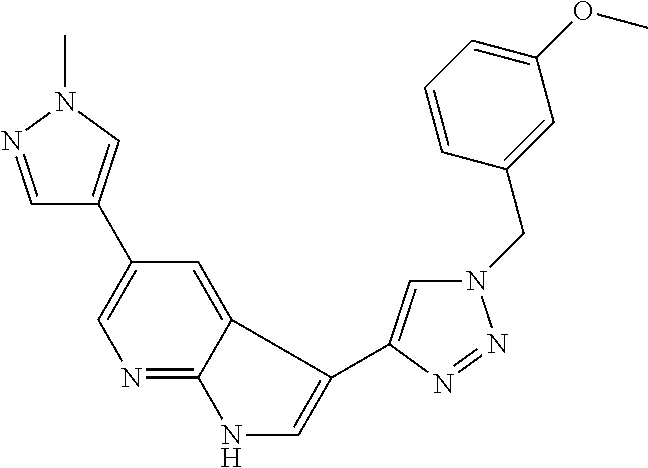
C1=NN(C)C=C1C1=CN=C2C(=C1)C(C1=CN(CC3=CC(OC)=CC=C3)N=N1)=CN2
